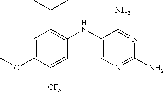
C1=C(OC)C([CF3])=CC(NC2=CN=C(N)N=C2N)=C1C(C)C
